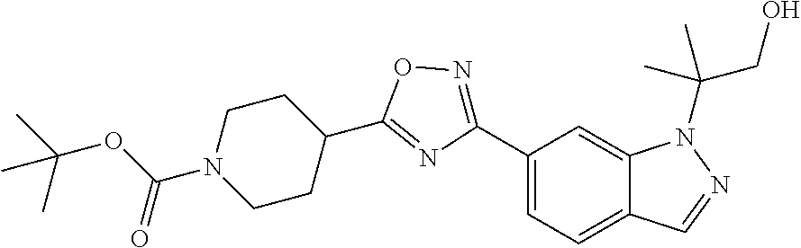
C12=CC(C3=NOC(C4CCN(C(OC(C)(C)C)=O)CC4)=N3)=CC=C1C=NN2C(C)(CO)C
